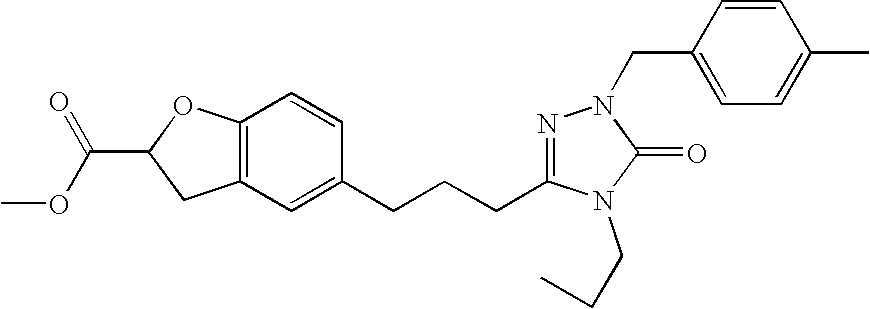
C1(CCCC2=NN(CC3=CC=C(C)C=C3)C(=O)N2CCC)=CC2=C(C=C1)OC(C(=O)OC)C2
